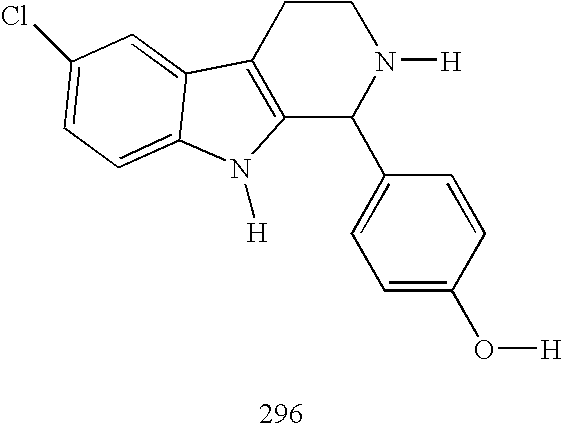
C12=C(CCN([H])C1C1=CC=C(O[H])C=C1)C1=CC(Cl)=CC=C1N2[H]
